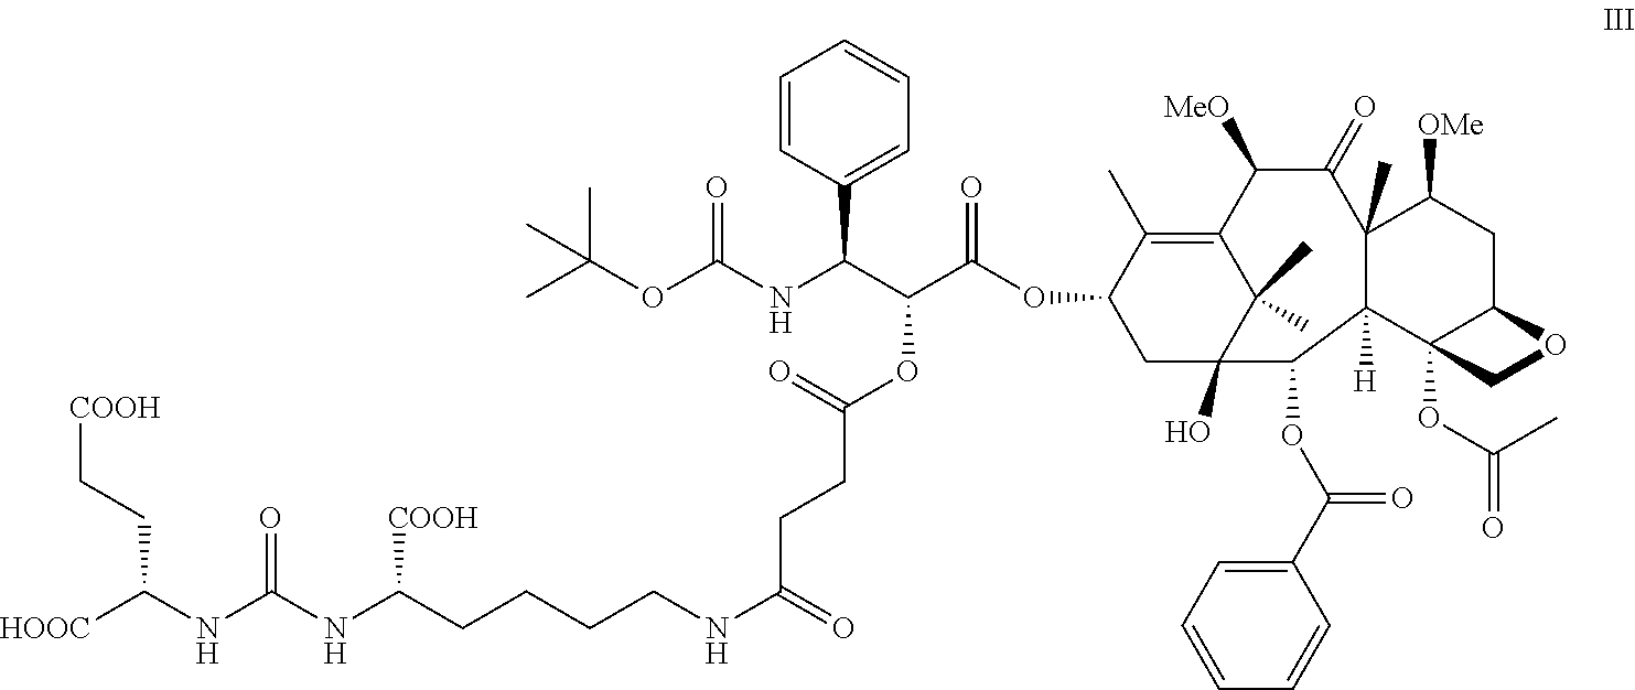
C(OC(C(NC(OC(C)(C)C)=O)C1=CC=CC=C1)C(OC1C(C)=C2C(C)(C)C(O)(C1)C(OC(C1=CC=CC=C1)=O)C1([H])C(C)(C(=O)C2[MeO])C([OMe])CC2C1(OC(C)=O)CO2)=O)(=O)CCC(NCCCCC(NC(NC([HOOC])CC[COOH])=O)[COOH])=O
